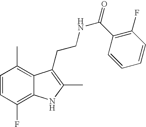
C1=CC(F)=C2C(=C1C)C(CCNC(=O)C1=C(F)C=CC=C1)=C(C)N2
